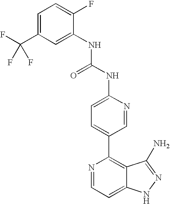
C1=C(C(F)(F)F)C=C(NC(NC2=CC=C(C3=C4C(=CC=N3)NN=C4N)C=N2)=O)C(F)=C1
